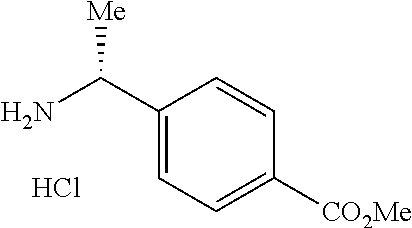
NC(C1=CC=C([CO2Me])C=C1)[Me].Cl
